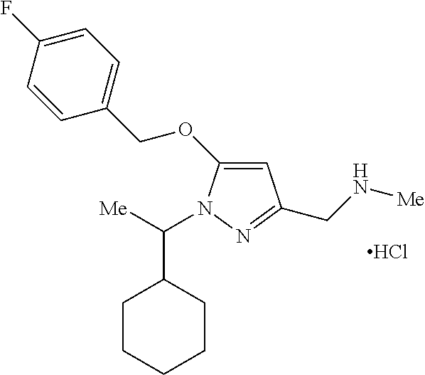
C1=C(OCC2=CC=C(F)C=C2)N(C([Me])C2CCCCC2)N=C1CN[Me].Cl
